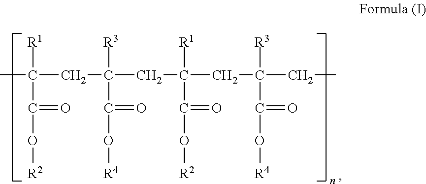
CC(CC(CC(CC(CC)([R3])C(O[R4])=O)([R1])C(O[R2])=O)([R3])C(O[R4])=O)([R1])C(O[R2])=O
